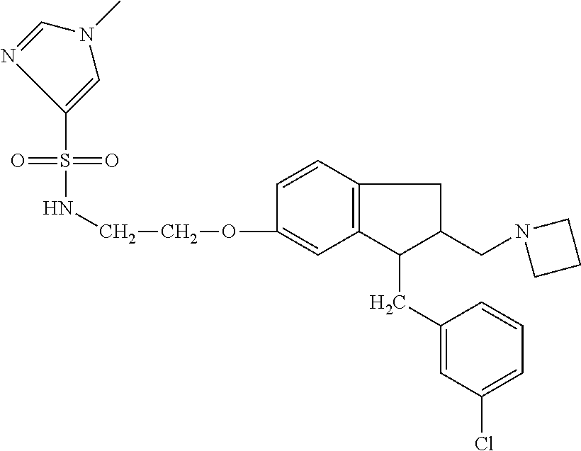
N(CCOC1=CC2=C(C=C1)CC(CN1CCC1)C2CC1=CC(Cl)=CC=C1)S(=O)(=O)C1=CN(C)C=N1
